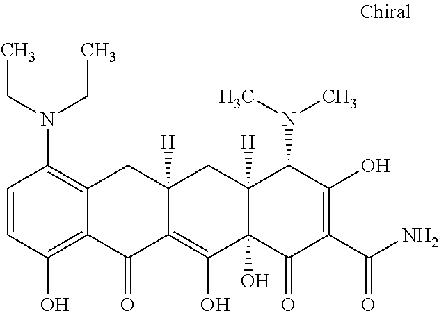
C1=CC(O)=C2C(=C1N(CC)CC)CC1([H])C(=C(O)C3(O)C([H])(C1)C(N(C)C)C(O)=C(C(N)=O)C3=O)C2=O
